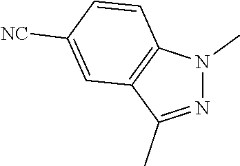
N1=C(C)C2=C(N1C)C=CC([NC])=C2
